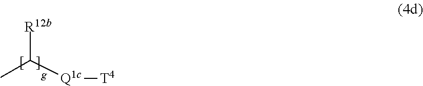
CC([Q1c][T4])[R12b]
